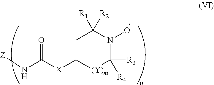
C1C([X]C(N[Z])=O)[(Y)m]C([R4])([R3])N(O)C1([R2])[R1]
